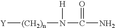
[Y][(CH2)n]N(C(N)=O)[H]
